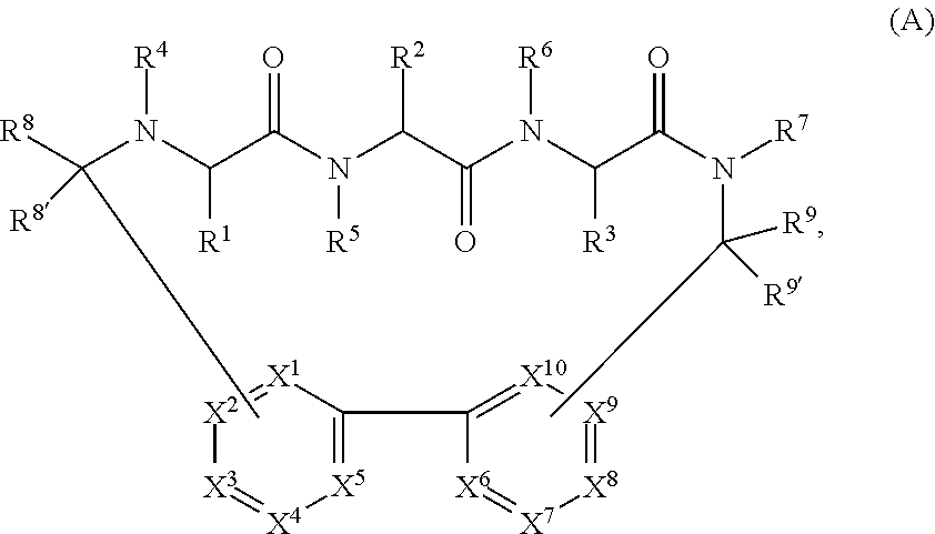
[X3]1=[X4][X5]=C(C2=[X10][X9]=[X8][X7]=[X6]2)[X1]=[X2]1.N(C(C(N(C(C(N(C([R3])C(=O)N([R7])C([R9])([R9])C)[R6])=O)[R2])[R5])=O)[R1])([R4])C([R8])([R8])C
